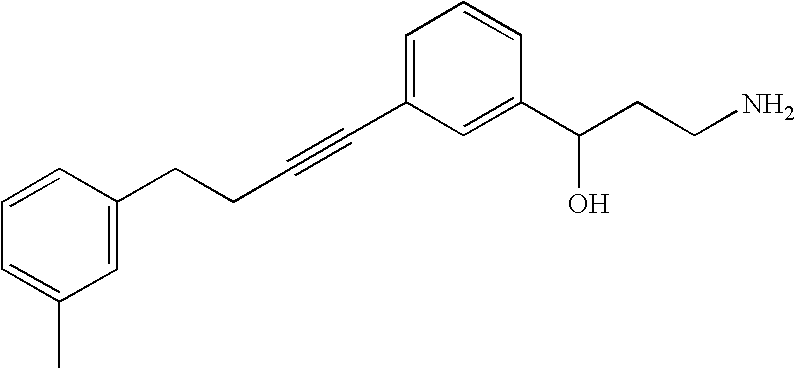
C(C1=CC(C)=CC=C1)CC#CC1=CC=CC(C(CCN)O)=C1
